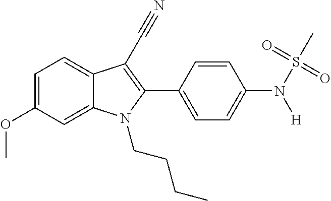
C1=C2C(=CC=C1OC)C(C#N)=C(C1=CC=C(N(S(C)(=O)=O)[H])C=C1)N2CCCC
